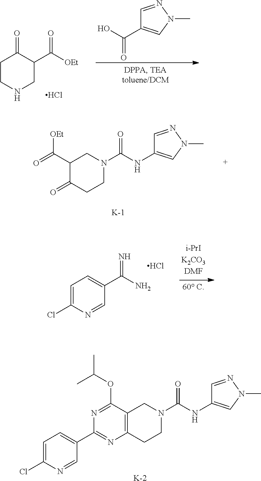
C1(C(=O)[OEt])C(=O)CCN(C(NC2=CN(C)N=C2)=O)C1.[K].C1=C(Cl)N=CC(C2=NC3=C(C(OC(C)C)=N2)CN(C(NC2=CN(C)N=C2)=O)CC3)=C1.[K].C1CNCC(C([OEt])=O)C1=O.C1=NN(C)C=C1C(O)=O.Cl.C1=C(Cl)N=CC(C(N)=N)=C1.Cl
